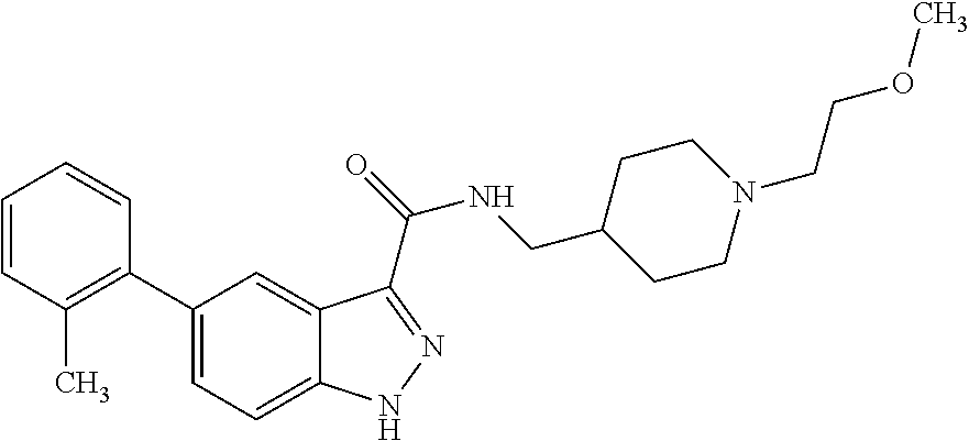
C1(C2=C(C)C=CC=C2)=CC=C2C(=C1)C(C(=O)NCC1CCN(CCOC)CC1)=NN2
